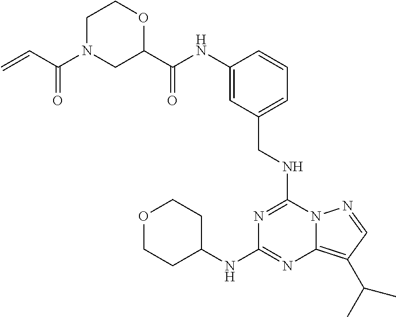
C1(C(NC2=CC(CNC3=NC(NC4CCOCC4)=NC4=C(C(C)C)C=NN34)=CC=C2)=O)OCCN(C(C=C)=O)C1
